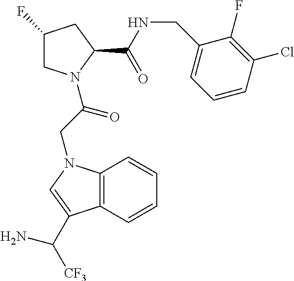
C1C(F)CC(C(NCC2=CC=CC(Cl)=C2F)=O)N1C(CN1C2=C(C(C([CF3])N)=C1)C=CC=C2)=O
